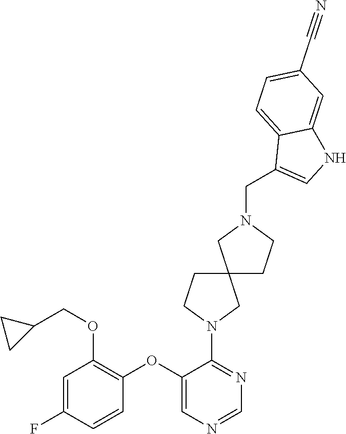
C1=C(F)C=CC(OC2=CN=CN=C2N2CC3(CC2)CCN(CC2=CNC4=CC(C#N)=CC=C24)C3)=C1OCC1CC1
